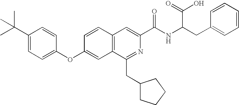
C1=CC2=C(C=C1OC1=CC=C(C(C)(C)C)C=C1)C(CC1CCCC1)=NC(C(NC(CC1=CC=CC=C1)C(O)=O)=O)=C2
